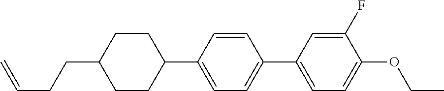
C1CC(CCC=C)CCC1C1=CC=C(C2=CC=C(OCC)C(F)=C2)C=C1
